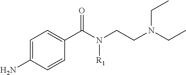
C1(C(=O)N([R1])CCN(CC)CC)=CC=C(N)C=C1
